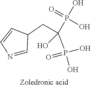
N1=CC(CC(P(O)(=O)O)(O)P(O)(O)=O)C=C1
